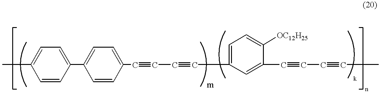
C1(C2=CC=C(C#CC#CC3=CC=C([OC12H25])C(C#CC#CC)=C3)C=C2)=CC=C(C)C=C1
